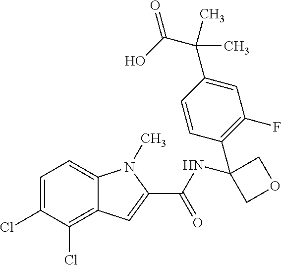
C1=C(Cl)C(Cl)=C2C(=C1)N(C)C(C(NC1(C3=C(F)C=C(C(C(O)=O)(C)C)C=C3)COC1)=O)=C2
